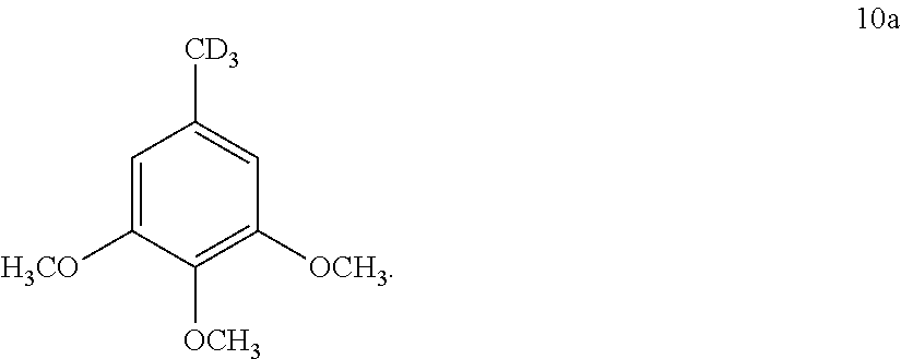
C1=C([H3CO])C([OCH3])=C([OCH3])C=C1[CD3]
